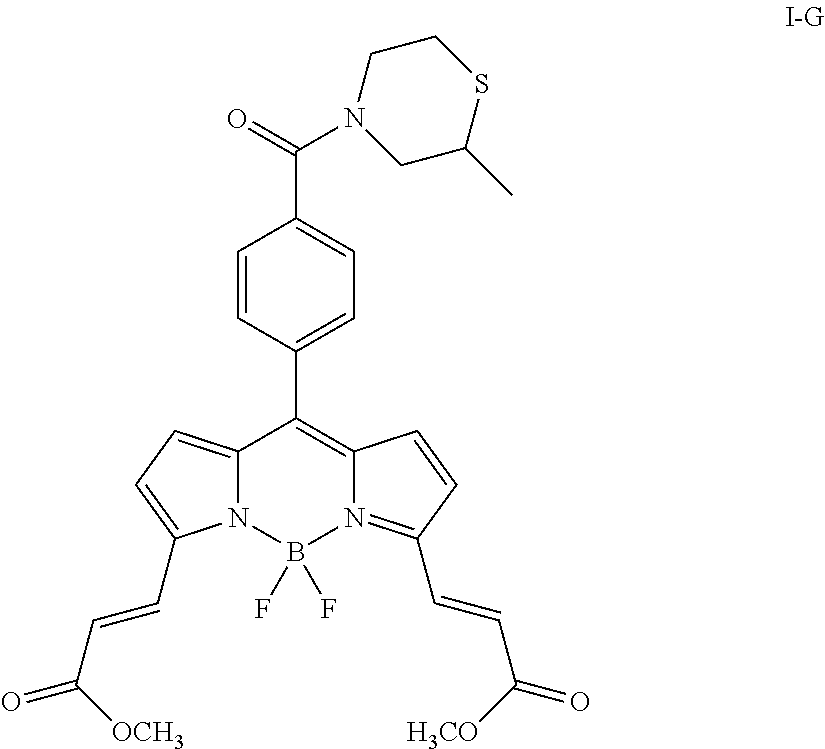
C1=CC(C2=C3N(=C(C=CC(=O)[H3CO])C=C3)B(F)(F)N3C2=CC=C3C=CC(=O)[OCH3])=CC=C1C(N1CC(C)SCC1)=O
